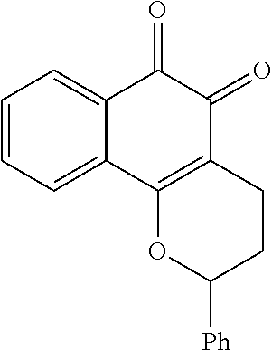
C1=CC=C2C(=C1)C(=O)C(=O)C1=C2OC([Ph])CC1
